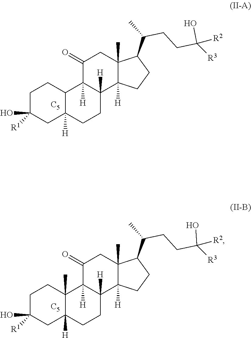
C1C(O)([R1])CC2([H])C(C1)C1([H])C([H])(CC2)C2([H])C(C)(CC1=O)C(C(C)CCC(O)([R3])[R2])CC2.[C5].C1C(O)([R1])CC2([H])C(C)(C1)C1([H])C([H])(CC2)C2([H])C(C)(CC1=O)C(C(C)CCC(O)([R3])[R2])CC2.[C5]
